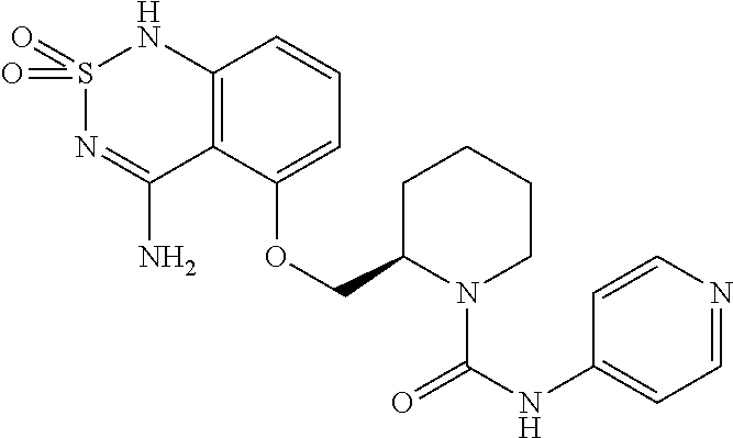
C12=C(C(OCC3N(C(=O)NC4=CC=NC=C4)CCCC3)=CC=C1)C(N)=NS(=O)(=O)N2
